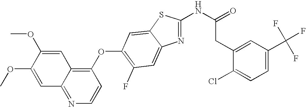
C1=C(OC)C(OC)=CC2=NC=CC(OC3=C(F)C=C4C(=C3)SC(NC(=O)CC3=CC(C(F)(F)F)=CC=C3Cl)=N4)=C12
